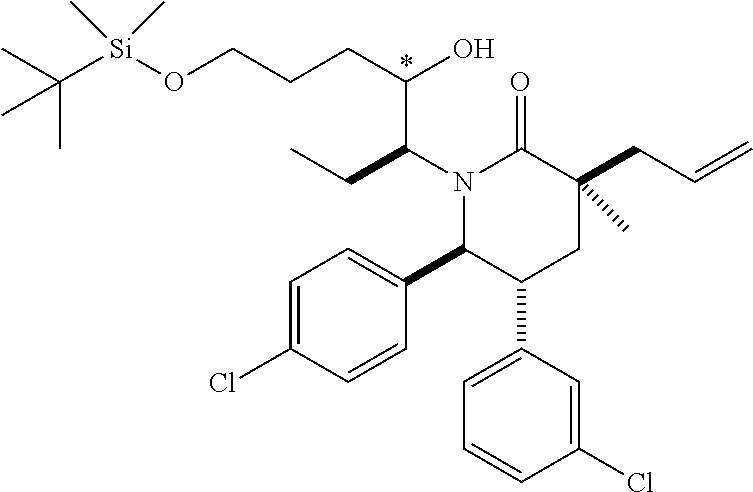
N1(C(CC)C(CCCO[Si](C(C)(C)C)(C)C)O)C(C2=CC=C(Cl)C=C2)C(C2=CC=CC(Cl)=C2)CC(CC=C)(C)C1=O
